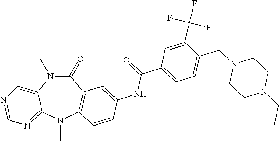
C1(=O)N(C)C2=CN=CN=C2N(C)C2=C1C=C(NC(=O)C1=CC=C(CN3CCN(CC)CC3)C(C(F)(F)F)=C1)C=C2
